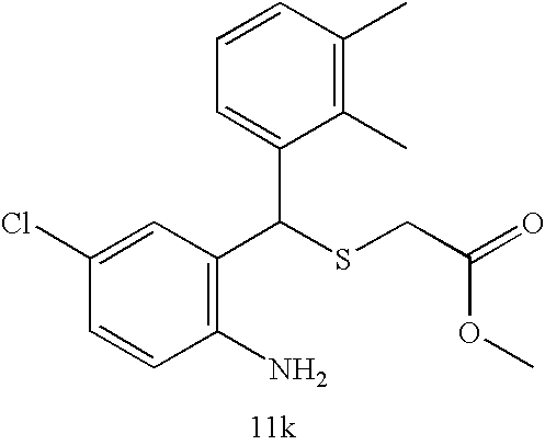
C1=CC(Cl)=CC(C(SCC(OC)=O)C2=CC=CC(C)=C2C)=C1N
